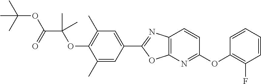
C1=C(C2=NC3=C(O2)N=C(OC2=C(F)C=CC=C2)C=C3)C=C(C)C(OC(C(OC(C)(C)C)=O)(C)C)=C1C
